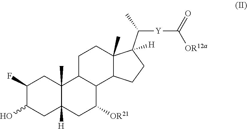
C1(F)C(O)CC2([H])C(C)(C1)C1C(C([OR21])C2)C2C(C)(CC1)C(C([Y]C([OR12a])=O)C)([H])CC2
